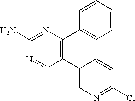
C1(C2=CN=C(Cl)C=C2)=C(C2=CC=CC=C2)N=C(N)N=C1
